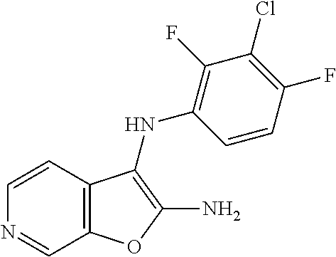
C1=CC2=C(C=N1)OC(N)=C2NC1=C(F)C(Cl)=C(F)C=C1
